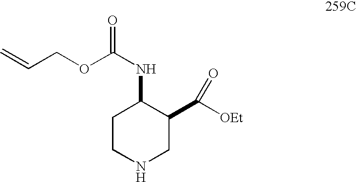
C1CNCC(C([OEt])=O)C1NC(=O)OCC=C
